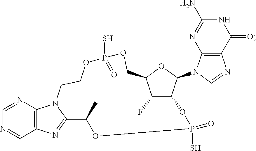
C1=NC2=C(C=N1)N=C1N2CCOP(S)(=O)OCC2OC(N3C=NC4=C3N=C(N)NC4=O)C(C2F)OP(S)(=O)OC1C
